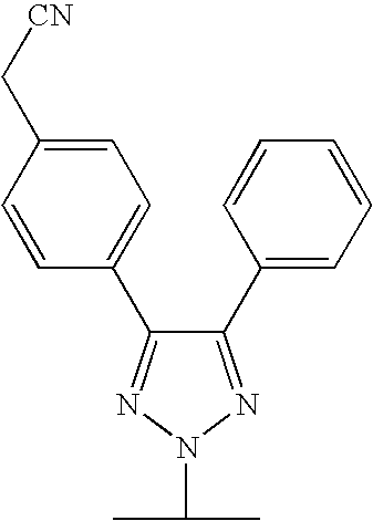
C1(C2=CC=CC=C2)=NN(C(C)C)N=C1C1=CC=C(C[CN])C=C1
